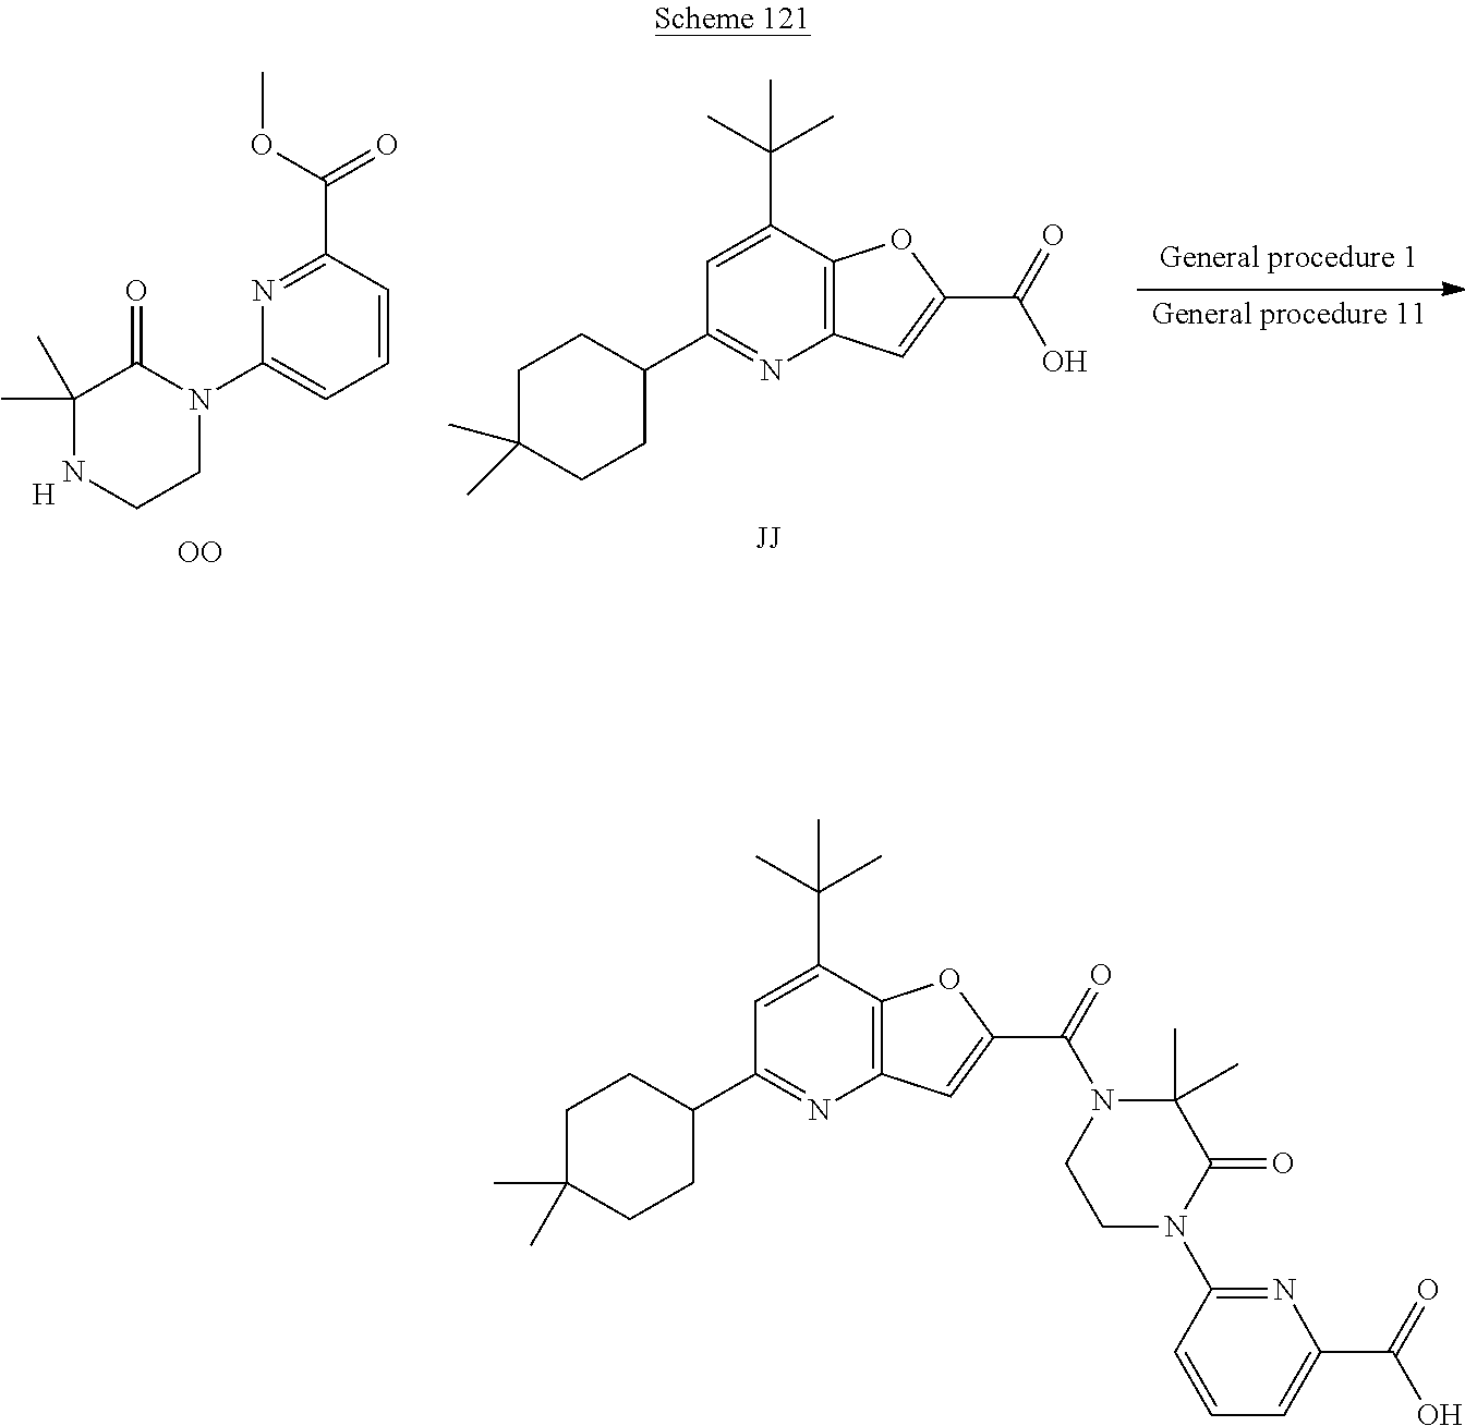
C1(C2CCC(C)(C)CC2)=NC2=C(C(C(C)(C)C)=C1)OC(C(N1CCN(C3=NC(C(O)=O)=CC=C3)C(=O)C1(C)C)=O)=C2.[General procedure 1].[General procedure 11].C1(C)(C)NCCN(C2=CC=CC(C(OC)=O)=N2)C1=O.[H].[OO].C1(C2CCC(C)(C)CC2)=NC2=C(C(C(C)(C)C)=C1)OC(C(O)=O)=C2.[JJ]
